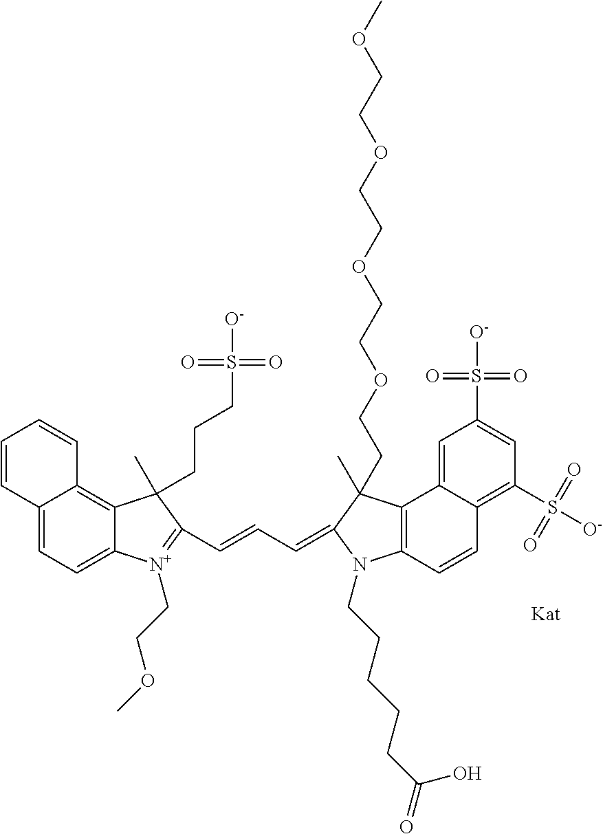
C12=CC=C3C(=C1C=CC=C2)C(CCCS([O-])(=O)=O)(C)C(C=CC=C1N(CCCCCC(=O)O)C2=C(C4=CC(S([O-])(=O)=O)=CC(S([O-])(=O)=O)=C4C=C2)C1(C)CCOCCOCCOCCOC)=[N+]3CCOC
